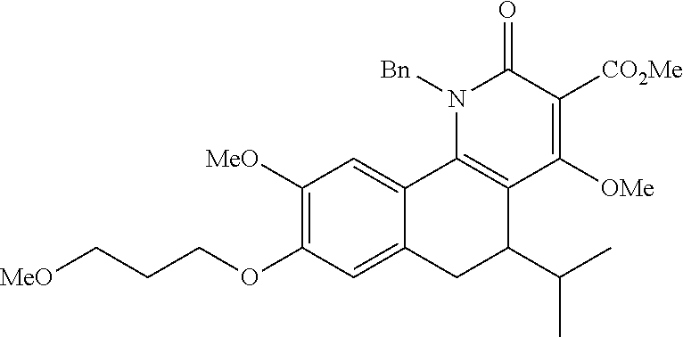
[OMe]C1=C([CO2Me])C(=O)N([Bn])C2=C1C(C(C)C)CC1=CC(OCCC[MeO])=C([MeO])C=C12
